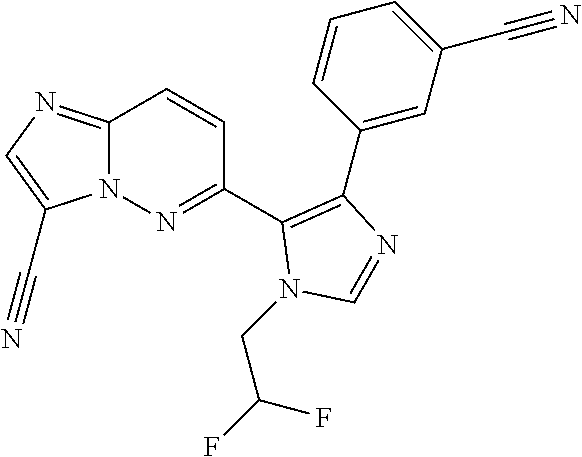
C1(C2=C(C3=CC(C#N)=CC=C3)N=CN2CC(F)F)=NN2C(=NC=C2C#N)C=C1
